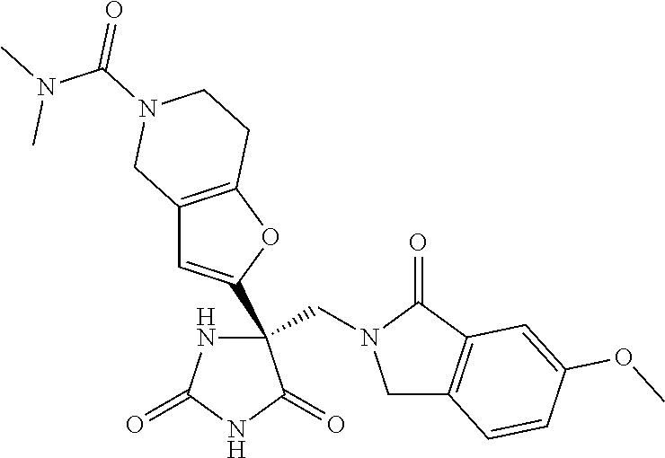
C(N1CC2=C(C1=O)C=C(OC)C=C2)C1(C2=CC3=C(O2)CCN(C(N(C)C)=O)C3)NC(=O)NC1=O
